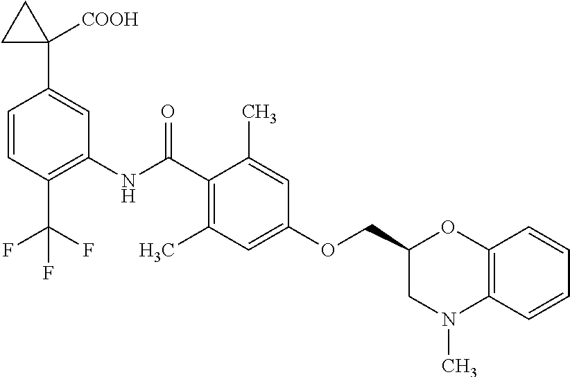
C1=CC(C(F)(F)F)=C(NC(C2=C(C)C=C(OCC3CN(C)C4=C(O3)C=CC=C4)C=C2C)=O)C=C1C1([COOH])CC1
